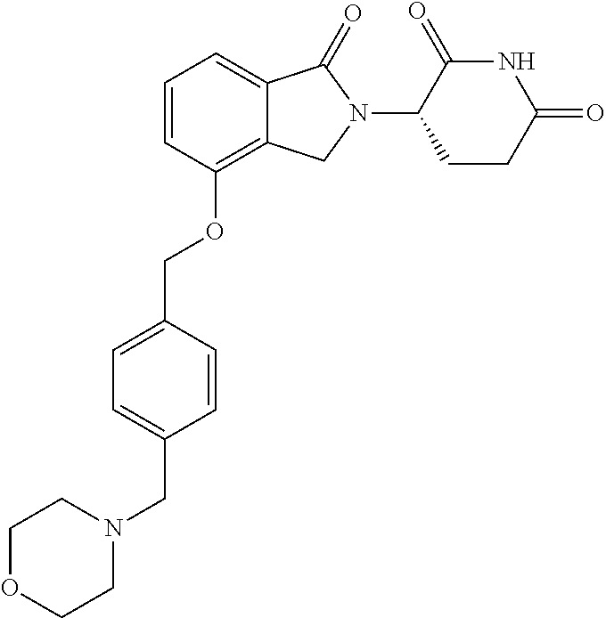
C1=CC(OCC2=CC=C(CN3CCOCC3)C=C2)=C2C(=C1)C(=O)N(C1C(=O)NC(=O)CC1)C2
